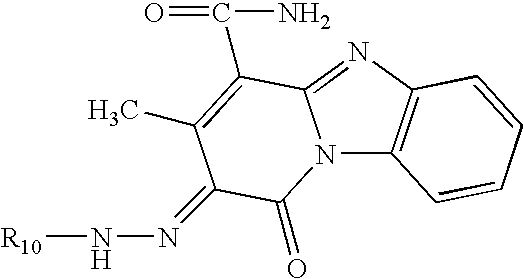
N12C3=C(N=C1C(C(=O)N)=C(C)C(=NN[R10])C2=O)C=CC=C3
